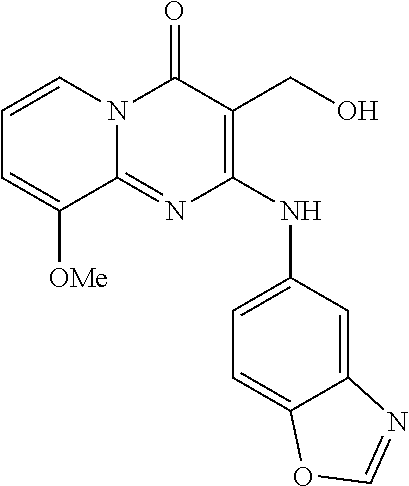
C1=CN2C(=NC(NC3=CC=C4C(=C3)N=CO4)=C(CO)C2=O)C([OMe])=C1
